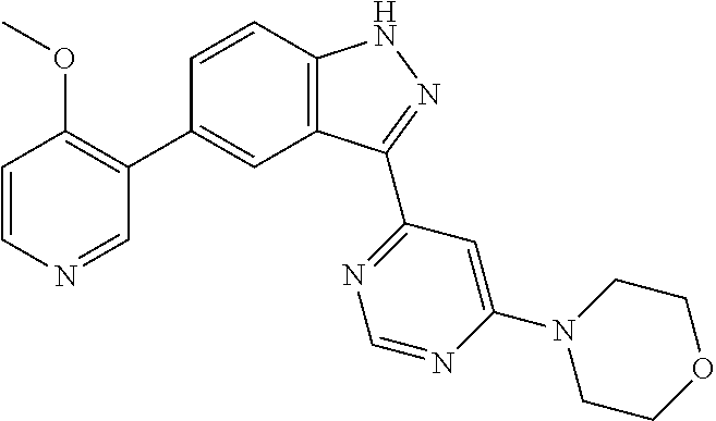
C1(C2=CC3=C(C=C2)NN=C3C2=NC=NC(N3CCOCC3)=C2)=C(OC)C=CN=C1
